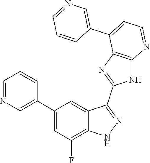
C1=NC=C(C2=CC(F)=C3C(=C2)C(C2=NC4=C(N2)N=CC=C4C2=CN=CC=C2)=NN3)C=C1
